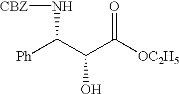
[Ph]C(C(C([OC2H5])=O)O)N[CBZ]
